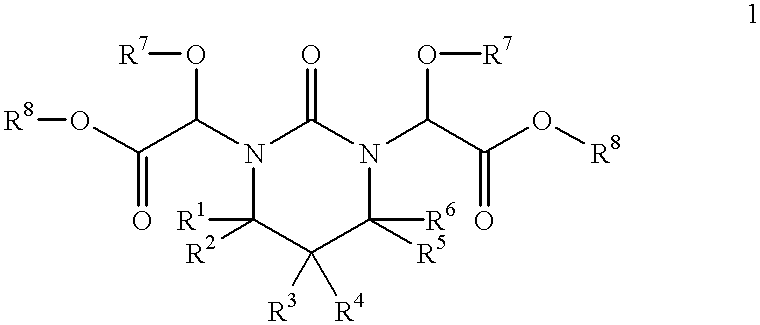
[R8]OC(C(N1C(=O)N(C(C(=O)O[R8])O[R7])C([R6])([R5])C([R3])([R4])C1([R1])[R2])O[R7])=O
